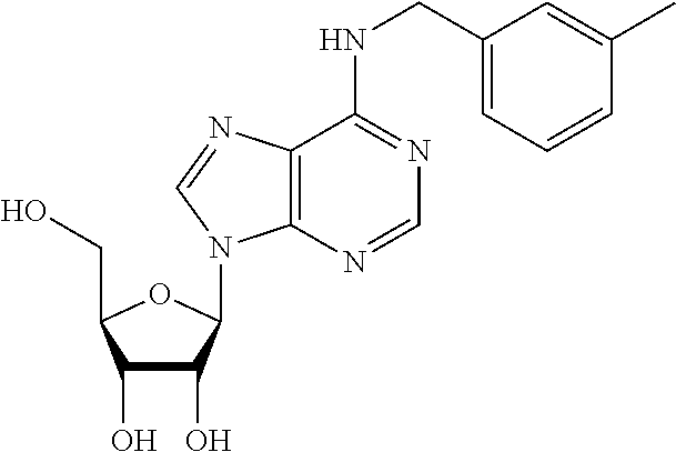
C1(O)C(O)C(N2C3=C(C(NCC4=CC=CC(C)=C4)=NC=N3)N=C2)OC1CO
